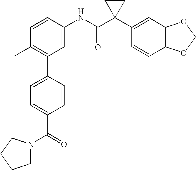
C1=CC(NC(C2(C3=CC4=C(C=C3)OCO4)CC2)=O)=CC(C2=CC=C(C(N3CCCC3)=O)C=C2)=C1C
